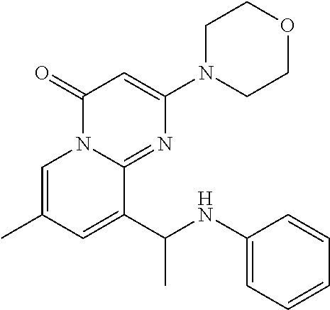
C1=C(C)C=C(C(NC2=CC=CC=C2)C)C2=NC(N3CCOCC3)=CC(=O)N12
